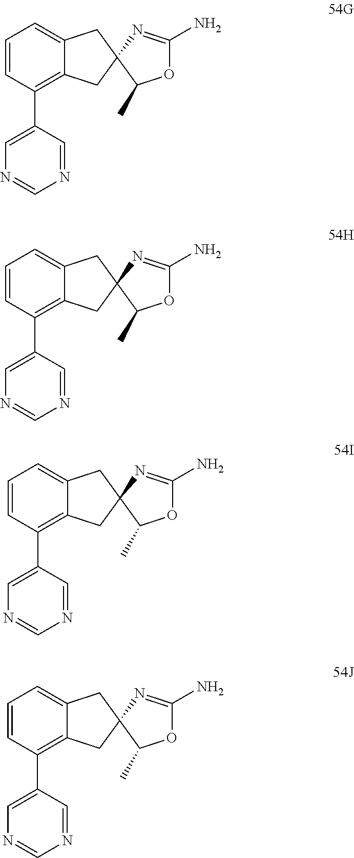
C1=CC(C2=CN=CN=C2)=C2C(=C1)CC1(C2)C(C)OC(N)=N1.C1=CC(C2=CN=CN=C2)=C2C(=C1)CC1(C2)C(C)OC(N)=N1.C1=CC(C2=CN=CN=C2)=C2C(=C1)CC1(C2)C(C)OC(N)=N1.C1=CC(C2=CN=CN=C2)=C2C(=C1)CC1(C2)C(C)OC(N)=N1
